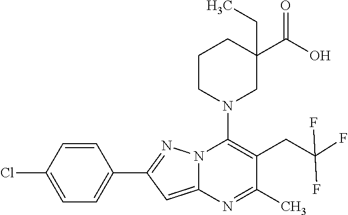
C1=CC(Cl)=CC=C1C1=NN2C(=C1)N=C(C)C(CC(F)(F)F)=C2N1CC(C(O)=O)(CC)CCC1
